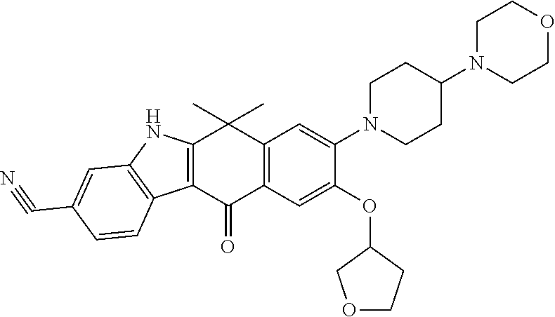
C12=C(C(=O)C3=C(C1(C)C)C=C(N1CCC(N4CCOCC4)CC1)C(OC1COCC1)=C3)C1=C(N2)C=C(C#N)C=C1
